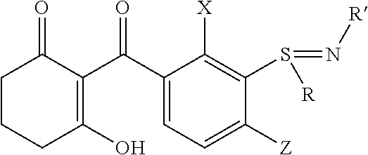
C1C(=O)C(C(C2=CC=C([Z])C(S(=N[R])[R])=C2[X])=O)=C(O)CC1
